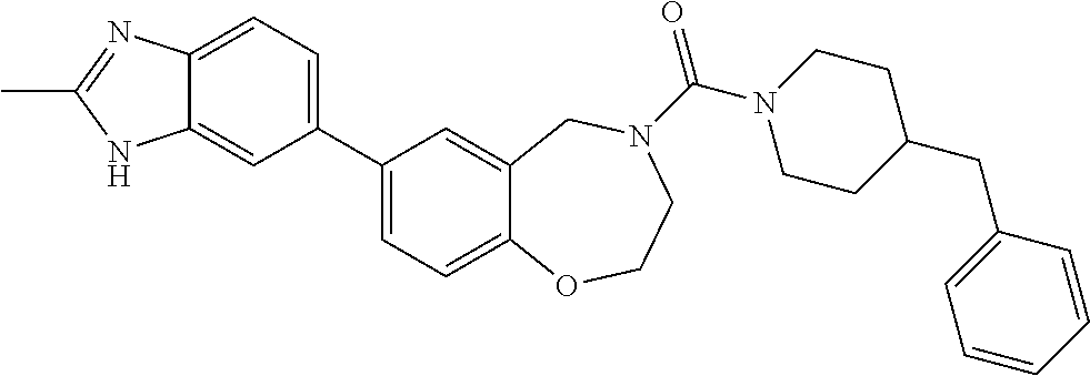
C1(C2=CC=C3C(=C2)NC(C)=N3)=CC=C2C(=C1)CN(C(N1CCC(CC3=CC=CC=C3)CC1)=O)CCO2
